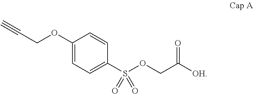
C1(OCC#C)=CC=C(S(OCC([OH])=O)(=O)=O)C=C1
